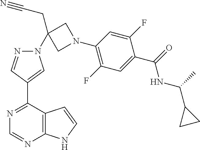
C1(F)=CC(N2CC(N3N=CC(C4=NC=NC5=C4C=CN5)=C3)(CC#N)C2)=C(F)C=C1C(=O)NC(C1CC1)C
